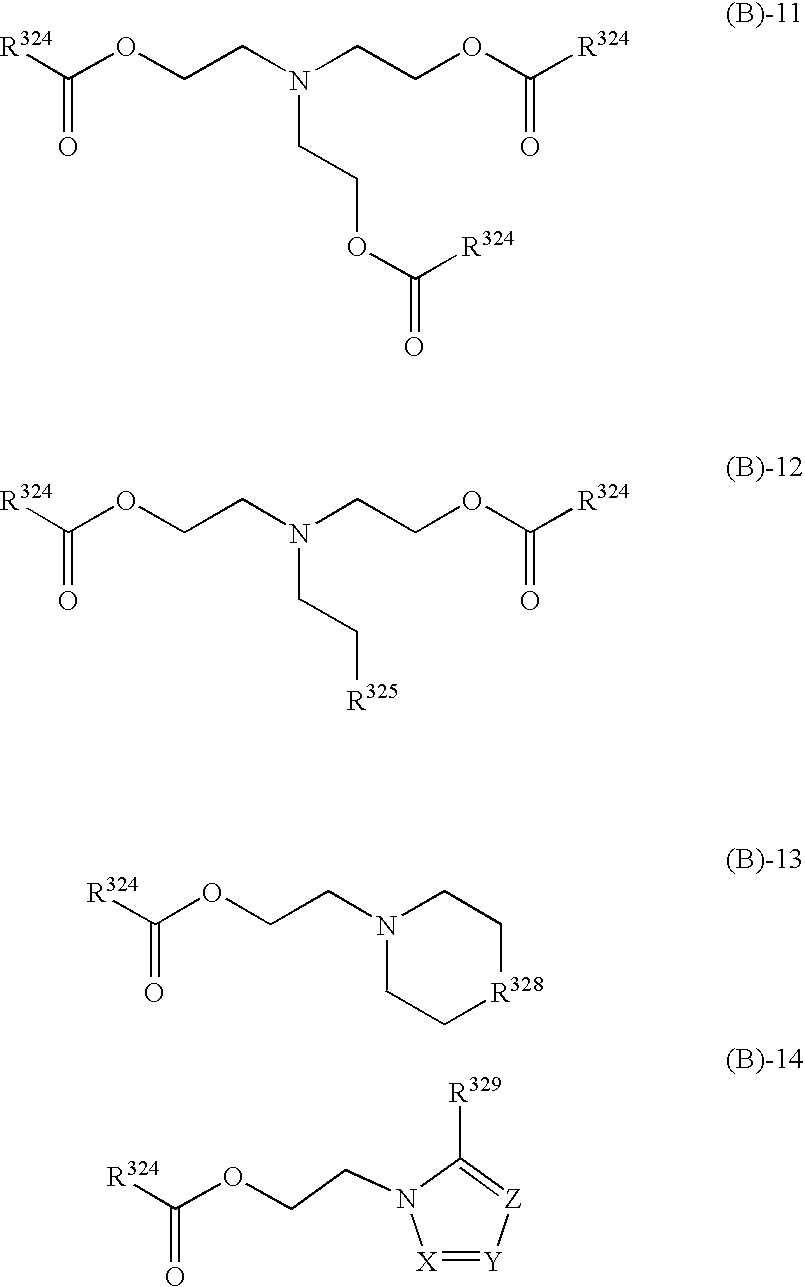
C(OCCN(CCOC([R324])=O)CCOC([R324])=O)(=O)[R324].C(OCCN(CCOC([R324])=O)CC[R325])(=O)[R324].C1CN(CCOC([R324])=O)CC[R328]1.C(COC([R324])=O)N1[X]=[Y][Z]=C1[R329]
